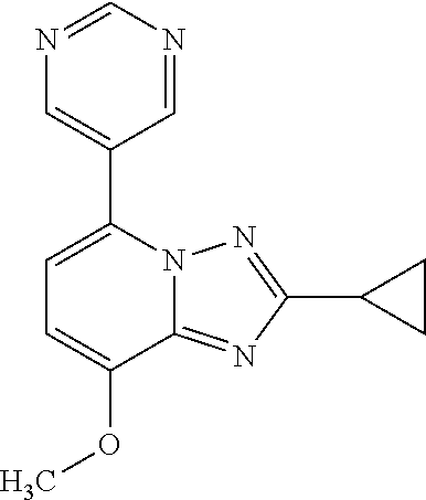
C1=C(OC)C2=NC(C3CC3)=NN2C(C2=CN=CN=C2)=C1
